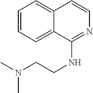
C1=CC=C2C(=C1)C=CN=C2NCCN(C)C
